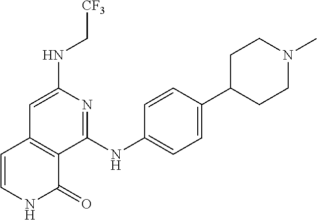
C1(NC[CF3])=CC2=C(C(NC3=CC=C(C4CCN(C)CC4)C=C3)=N1)C(=O)NC=C2
